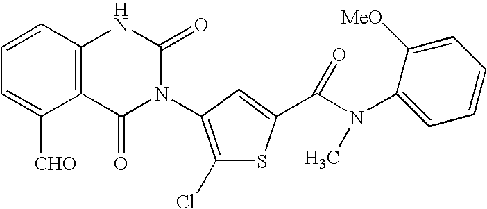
C12=C(C=CC=C1[CHO])NC(=O)N(C1=C(Cl)SC(C(N(C3=CC=CC=C3[MeO])C)=O)=C1)C2=O
